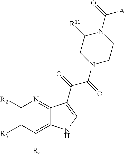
C1([R2])=C([R3])C([R4])=C2C(=N1)C(C(C(N1CCN(C([A])=O)C([R11])C1)=O)=O)=CN2
